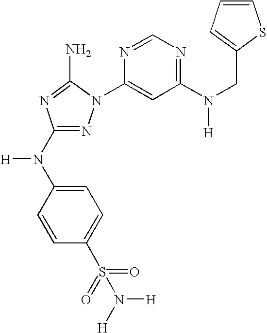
N1=C(N(C2=CC=C(S(=O)(=O)N([H])[H])C=C2)[H])N=C(N)N1C1=CC(N(CC2=CC=CS2)[H])=NC=N1
